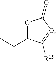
O1C(CC)C([R15])=OC1=O
